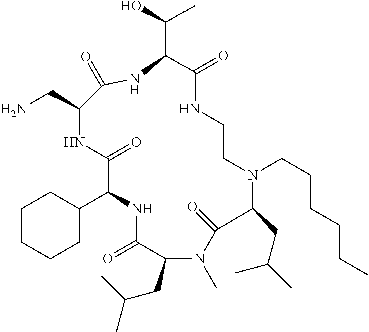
C1CCCC(C2NC(=O)C(CC(C)C)N(C)C(=O)C(CC(C)C)N(CCCCCC)CCNC(=O)C(C(O)C)NC(=O)C(CN)NC2=O)C1
